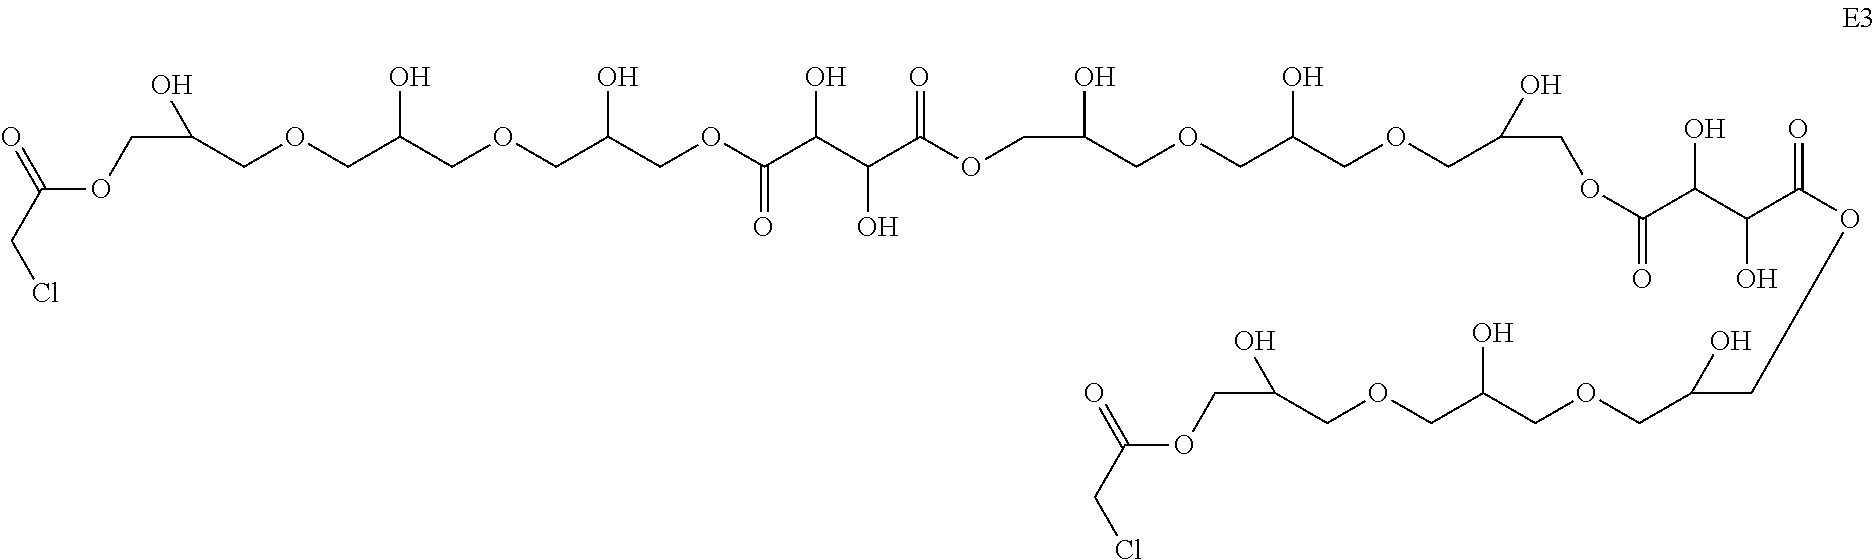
C(COCC(COCC(O)COC(=O)C(C(C(OCC(O)COCC(COCC(COC(C(O)C(O)C(=O)OCC(COCC(COCC(COC(=O)CCl)O)O)O)=O)O)O)=O)O)O)O)(COC(=O)CCl)O
